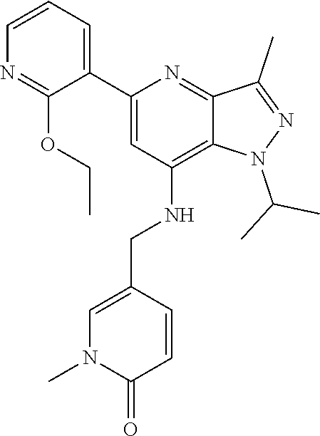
C12=C(NCC3=CN(C)C(=O)C=C3)C=C(C3=CC=CN=C3OCC)N=C1C(C)=NN2C(C)C
